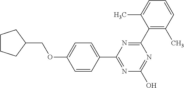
N1=C(O)N=C(C2=CC=C(OCC3CCCC3)C=C2)N=C1C1=C(C)C=CC=C1C
